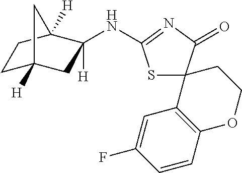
C1C2([H])CC([H])(NC3=NC(=O)C4(S3)C3=C(OCC4)C=CC(F)=C3)C([H])(C1)C2
